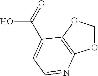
O1COC2=C1N=CC=C2C(=O)O
